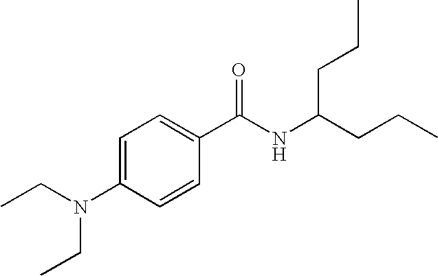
C1=C(N(CC)CC)C=CC(C(NC(CCC)CCC)=O)=C1
